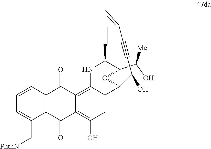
C12(C(O)[Me])C3(C4=CC(O)=C5C(=O)C6=C(C(=O)C5=C4NC1C#CC=CC#CC3O)C=CC=C6C[PhthN])O2
